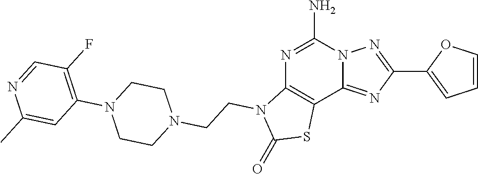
C1=COC(C2=NN3C(=N2)C2=C(N=C3N)N(CCN3CCN(C4=C(F)C=NC(C)=C4)CC3)C(=O)S2)=C1
